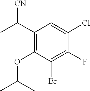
C1(C(C)[CN])=C(OC(C)C)C(Br)=C(F)C(Cl)=C1
